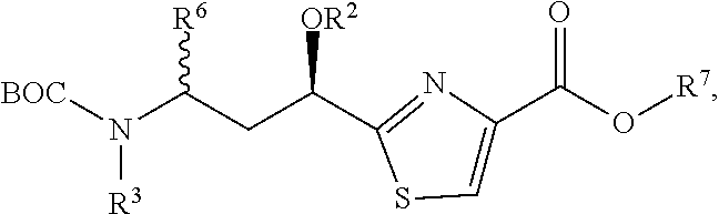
[BOC]N(C(CC(C1=NC(C(O[R7])=O)=CS1)[OR2])[R6])[R3]
